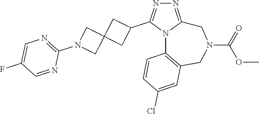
N1=C2N(C(C3CC4(C3)CN(C3=NC=C(F)C=N3)C4)=N1)C1=C(CN(C(=O)OC)C2)C=C(Cl)C=C1
